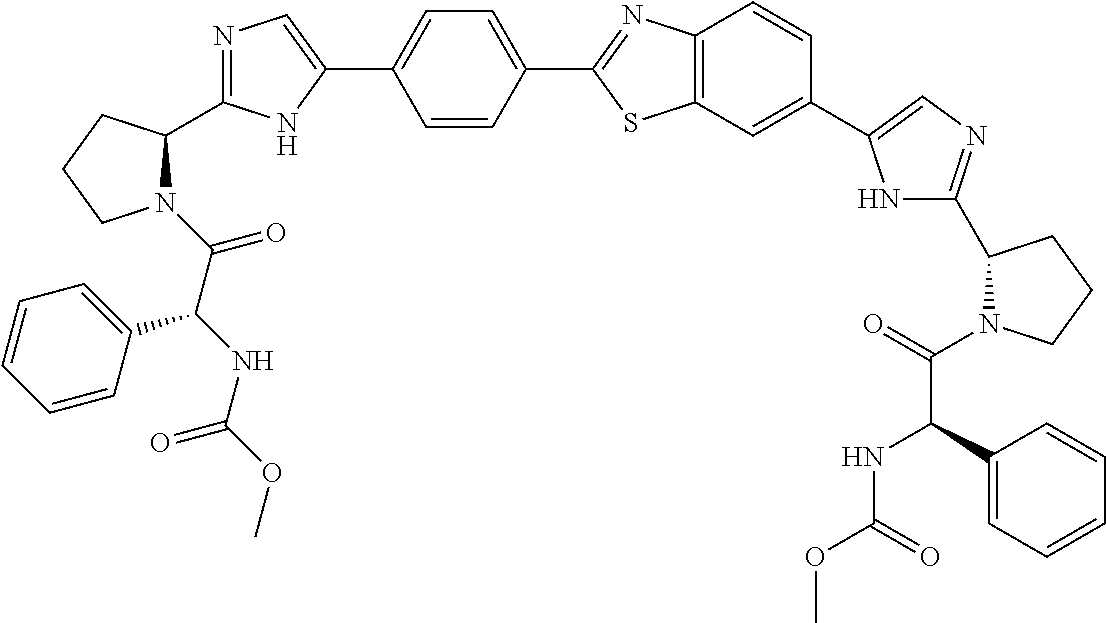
C(=O)(C(NC(OC)=O)C1=CC=CC=C1)N1C(C2=NC=C(C3=CC=C(C4=NC5=C(S4)C=C(C4=CN=C(C6N(C(=O)C(C7=CC=CC=C7)NC(OC)=O)CCC6)N4)C=C5)C=C3)N2)CCC1
